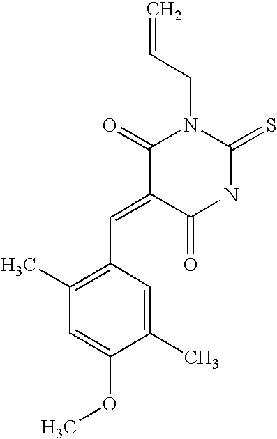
O=C1C(=CC2=C(C)C=C(OC)C(C)=C2)C(=O)N(CC=C)C(=S)N1
